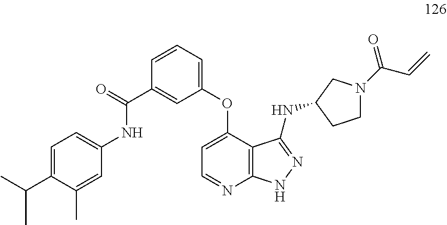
C1=C(C(C)C)C(C)=CC(NC(C2=CC(OC3=CC=NC4=C3C(NC3CN(C(=O)C=C)CC3)=NN4)=CC=C2)=O)=C1
